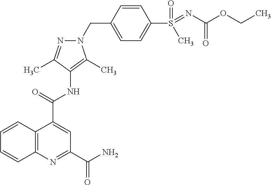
S(C1=CC=C(CN2N=C(C)C(NC(C3=CC(C(N)=O)=NC4=C3C=CC=C4)=O)=C2C)C=C1)(=O)(C)=NC(OCC)=O
